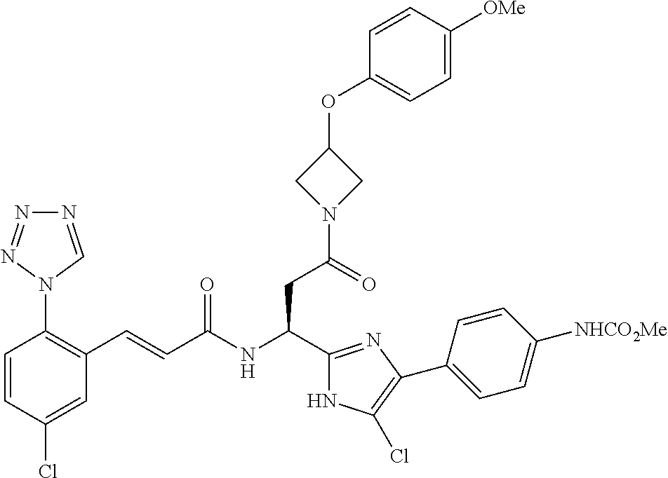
C1=CC(Cl)=CC(C=CC(NC(C2=NC(C3=CC=C([NHCO2Me])C=C3)=C(Cl)N2)CC(N2CC(OC3=CC=C([OMe])C=C3)C2)=O)=O)=C1N1C=NN=N1
